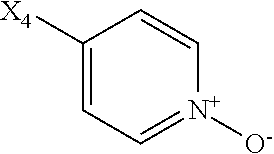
[N+]1([O-])=CC=C([X4])C=C1
